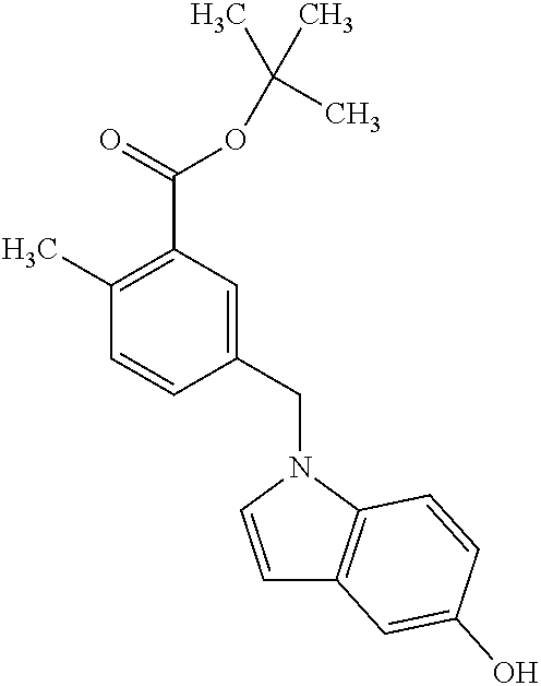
C1(C)=C(C(=O)OC(C)(C)C)C=C(CN2C=CC3=C2C=CC(O)=C3)C=C1
